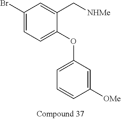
C1(Br)=CC=C(OC2=CC=CC([OMe])=C2)C(C[NHMe])=C1
